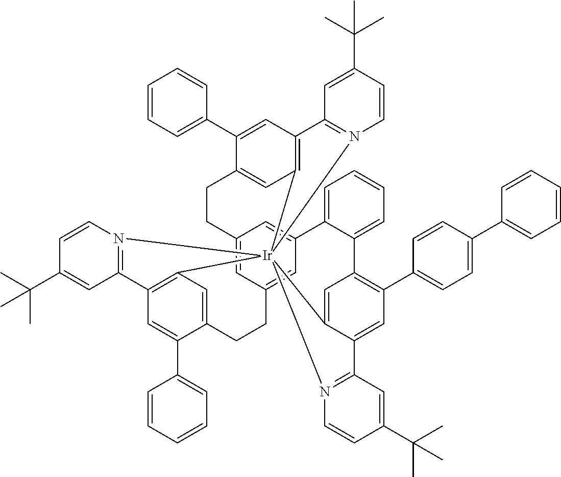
C12=CC3=CC(=C1)C1=CC=CC=C1C1=C(C4=CC=C(C5=CC=CC=C5)C=C4)C=C4C(=C1)[Ir]15(C6=C(C=C(C7=CC=CC=C7)C(=C6)CC3)C3=N1C=CC(C(C)(C)C)=C3)(C1=C(C=C(C3=CC=CC=C3)C(=C1)CC2)C1=N5C=CC(C(C)(C)C)=C1)N1=C4C=C(C(C)(C)C)C=C1
